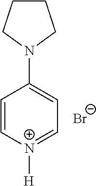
C1=C[N+]([H])=CC=C1N1CCCC1.[Br-]
